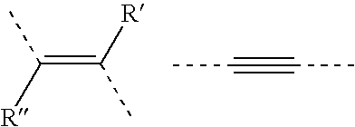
C(=C([R])C)([R])C.CC#CC
